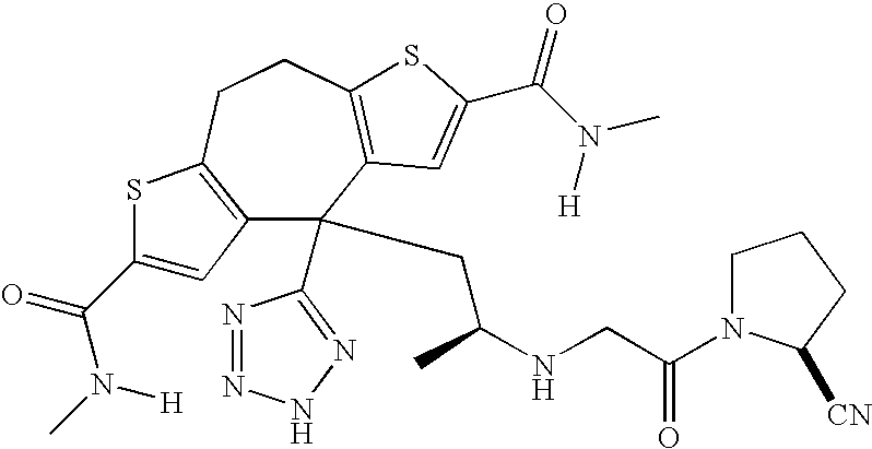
C12=C(CCC3=C(C=C(C(N([H])C)=O)S3)C1(C1=NNN=N1)CC(NCC(=O)N1CCCC1[CN])C)SC(C(=O)N(C)[H])=C2
